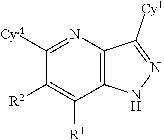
C12=C(N=C([CyA])C([R2])=C1[R1])C([Cy1])=NN2
